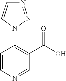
C1=CN=CC(C(O)=O)=C1N1N=NC=C1
